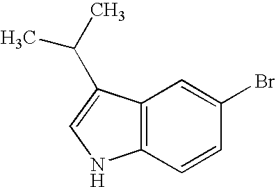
C12=C(C(C(C)C)=CN1)C=C(Br)C=C2
